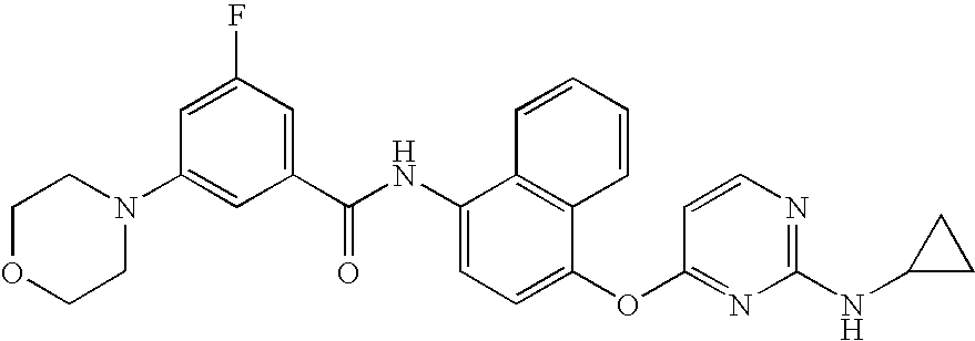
N1(C2=CC(C(NC3=CC=C(OC4=NC(NC5CC5)=NC=C4)C4=C3C=CC=C4)=O)=CC(F)=C2)CCOCC1
